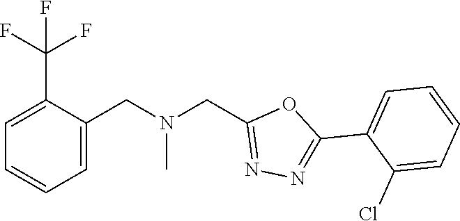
C(N(CC1=NN=C(C2=CC=CC=C2Cl)O1)C)C1=CC=CC=C1C(F)(F)F
